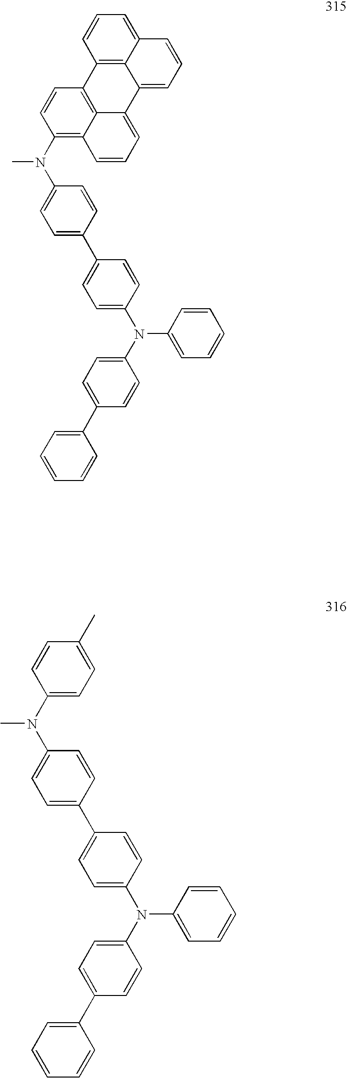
C12=C(N(C3=CC=C(C4=CC=C(N(C5=CC=C(C6=CC=CC=C6)C=C5)C5=CC=CC=C5)C=C4)C=C3)C)C=CC3=C1C(=CC=C2)C1=CC=CC2=CC=CC3=C12.C1=C(N(C2=CC=C(C3=CC=C(N(C4=CC=C(C5=CC=CC=C5)C=C4)C4=CC=CC=C4)C=C3)C=C2)C)C=CC(C)=C1
